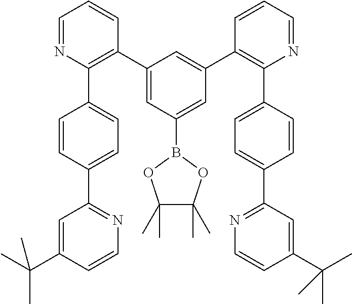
C1=NC(C2=CC=C(C3=NC=CC(C(C)(C)C)=C3)C=C2)=C(C2=CC(B3OC(C)(C)C(C)(C)O3)=CC(C3=C(C4=CC=C(C5=NC=CC(C(C)(C)C)=C5)C=C4)N=CC=C3)=C2)C=C1
